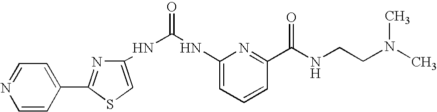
C1=NC=CC(C2=NC(NC(NC3=CC=CC(C(NCCN(C)C)=O)=N3)=O)=CS2)=C1
